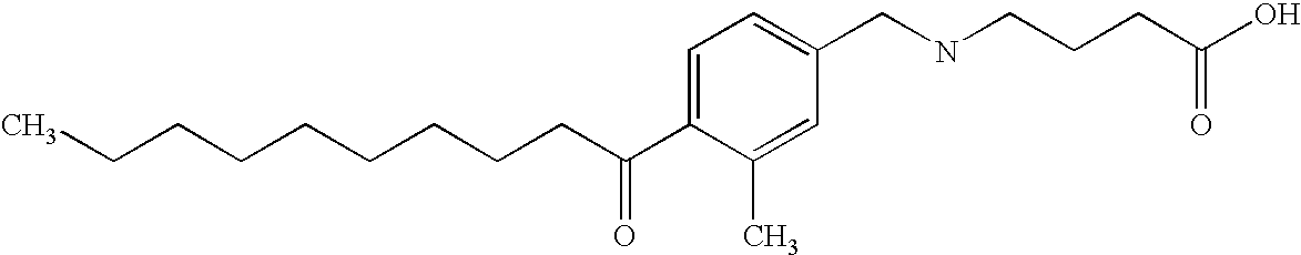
C(CCCCCC(C1=CC=C(CNCCCC(=O)O)C=C1C)=O)CCC
